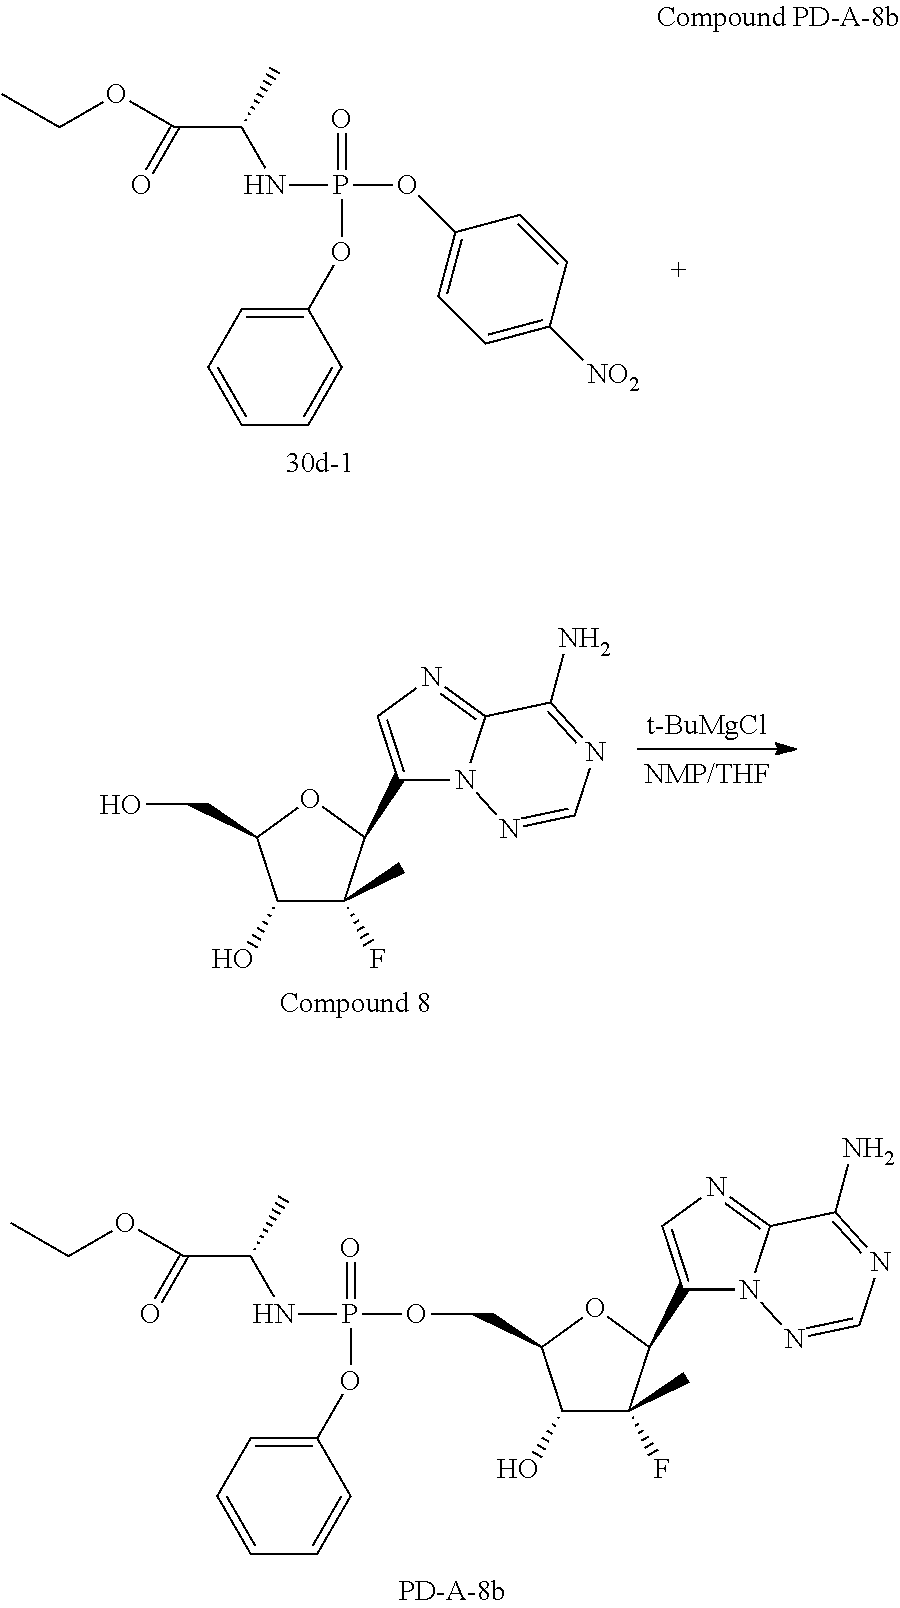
C1(OP(NC(C(=O)OCC)C)(OC2=CC=C([NO2])C=C2)=O)=CC=CC=C1.[t-BuMgCl].C1(O)C(F)(C)C(C2=CN=C3N2N=CN=C3N)OC1CO.C1(O)C(F)(C)C(C2=CN=C3N2N=CN=C3N)OC1COP(OC1=CC=CC=C1)(NC(C(=O)OCC)C)=O
